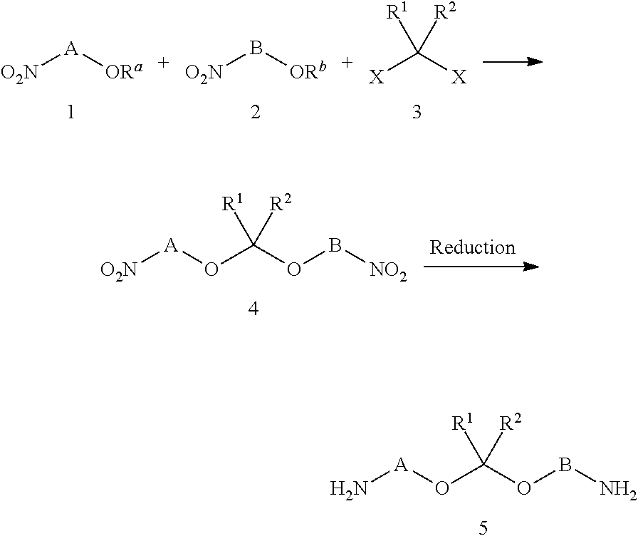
[O2N][A][ORa].[O2N]B[ORb].[X]C([X])([R1])[R2].[O2N][A]OC([R1])([R2])OB[NO2].N[A]OC([R1])([R2])OBN
